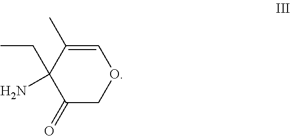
C1(N)(CC)C(=O)COC=C1C
